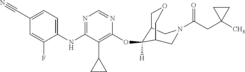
C1(NC2=NC=NC(OC3([H])C4COCC3CN(C(CC3(C)CC3)=O)C4)=C2C2CC2)=CC=C(C#N)C=C1F
